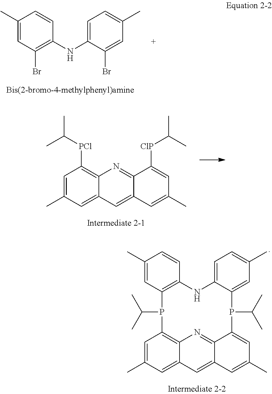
C1(C)=CC(Br)=C(NC2=CC=C(C)C=C2Br)C=C1.C1=C(C)C=C2C3=C1P(C(C)C)C1=C(C=CC(C)=C1)NC1=CC=C(C)C=C1P(C(C)C)C1=CC(C)=CC(=C2)C1=N3.C1=C(C)C=C2C(=C1[PCl]C(C)C)N=C1C(=C2)C=C(C)C=C1[ClP]C(C)C
